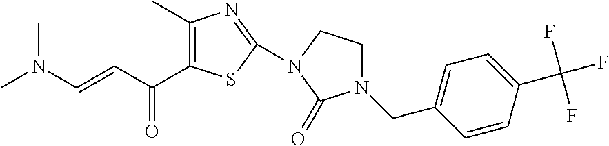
C(C=CN(C)C)(=O)C1=C(C)N=C(N2CCN(CC3=CC=C(C(F)(F)F)C=C3)C2=O)S1
